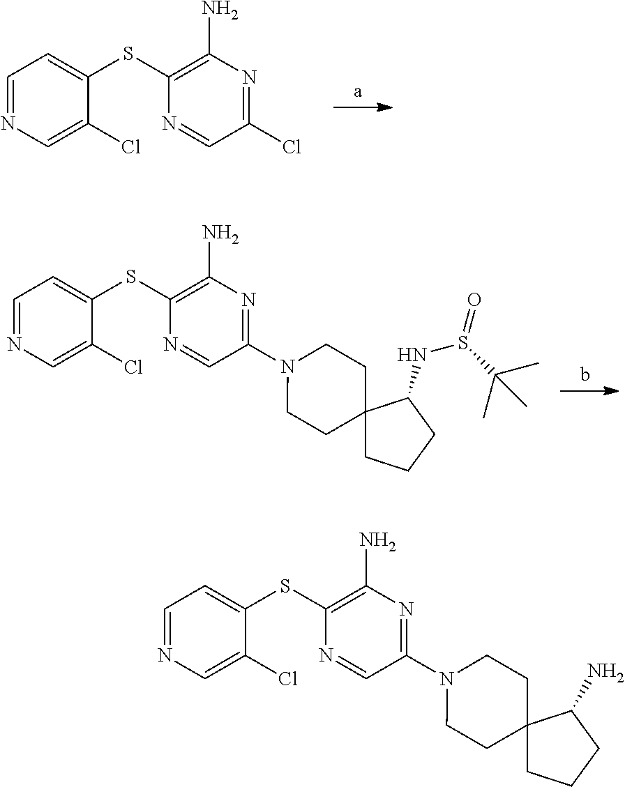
C1(SC2=CC=NC=C2Cl)=C(N)N=C(N2CCC3(CC2)CCCC3N)C=N1.C1(SC2=CC=NC=C2Cl)=C(N)N=C(Cl)C=N1.C1(SC2=CC=NC=C2Cl)=C(N)N=C(N2CCC3(CC2)CCCC3NS(C(C)(C)C)=O)C=N1
